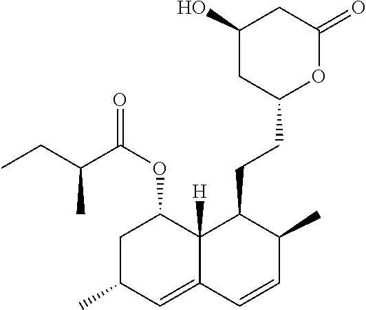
C1(=O)OC(CCC2C(C)C=CC3=CC(C)CC(OC(=O)C(CC)C)C23[H])CC(O)C1
